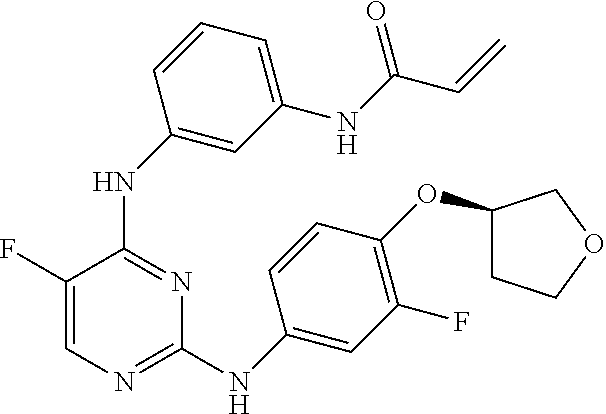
C1=C(F)C(NC2=CC(NC(=O)C=C)=CC=C2)=NC(NC2=CC(F)=C(OC3CCOC3)C=C2)=N1
